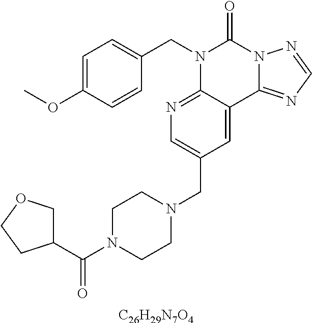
[C26H29N7O4].C1=C(OC)C=CC(CN2C3=NC=C(CN4CCN(C(=O)C5COCC5)CC4)C=C3C3=NC=NN3C2=O)=C1
